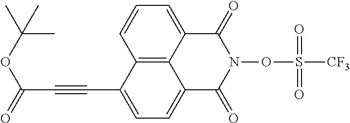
C12=C3C(=CC=C1)C(=O)N(OS([CF3])(=O)=O)C(=O)C3=CC=C2C#CC(OC(C)(C)C)=O
